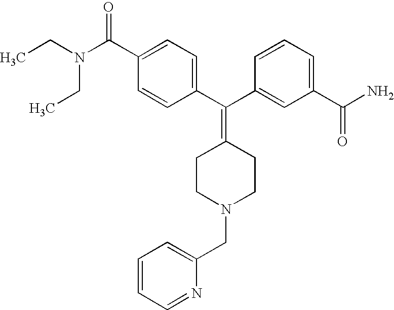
CCN(C(C1=CC=C(C(C2=CC(C(N)=O)=CC=C2)=C2CCN(CC3=CC=CC=N3)CC2)C=C1)=O)CC
